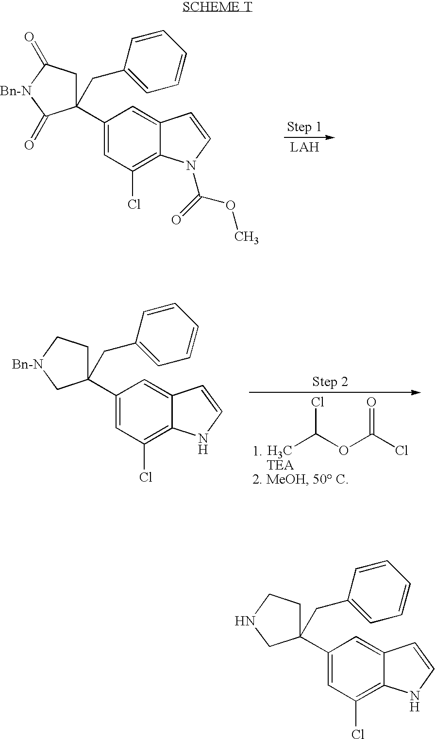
C1(C2(CC3=CC=CC=C3)CC(=O)[Bn-N]C2=O)=CC(Cl)=C2C(=C1)C=CN2C(=O)OC.CC(OC(Cl)=O)Cl.C1(C2(CC3=CC=CC=C3)CC[Bn-N]C2)=CC(Cl)=C2C(=C1)C=CN2.C1(C2(CC3=CC=CC=C3)CCNC2)=CC(Cl)=C2C(=C1)C=CN2
